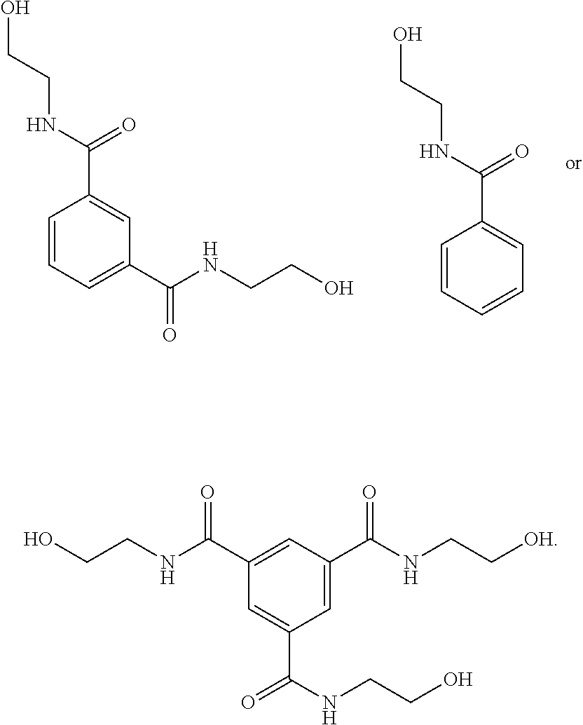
C1=CC=C(C(NCCO)=O)C=C1C(NCCO)=O.C1=CC=CC=C1C(NCCO)=O.C1=C(C(NCCO)=O)C=C(C(=O)NCCO)C=C1C(NCC[OH])=O
